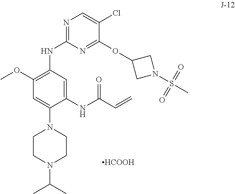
C1CN(C(C)C)CCN1C1=CC(OC)=C(NC2=NC=C(Cl)C(OC3CN(S(C)(=O)=O)C3)=N2)C=C1NC(C=C)=O.[HCOOH]
